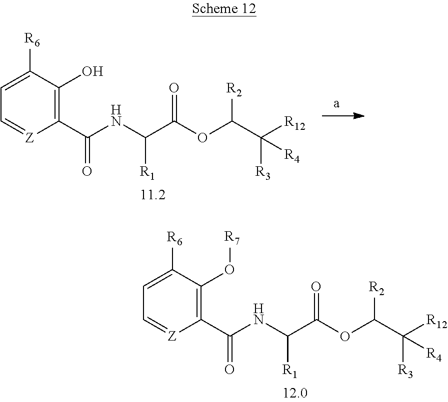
N(C([R1])C(=O)OC(C([R12])([R3])[R4])[R2])C(C1=C(O[R7])C([R6])=CC=[Z]1)=O.N(C([R1])C(=O)OC(C([R12])([R3])[R4])[R2])C(C1=C(O)C([R6])=CC=[Z]1)=O
